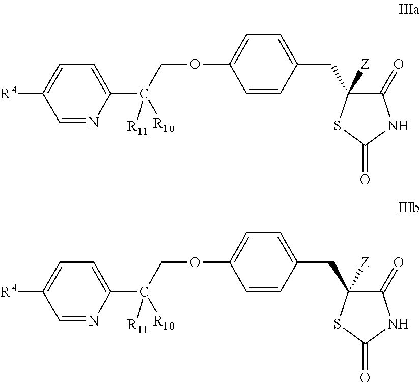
C1(C([R11])([R10])COC2=CC=C(CC3([Z])C(=O)NC(=O)S3)C=C2)=CC=C([RA])C=N1.C1(C([R11])([R10])COC2=CC=C(CC3([Z])C(=O)NC(=O)S3)C=C2)=CC=C([RA])C=N1
